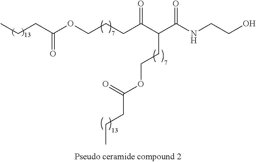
C(C(OCCCC(C(C(NCCO)=O)CCOC(CCC)=O)=O)=O)CC
